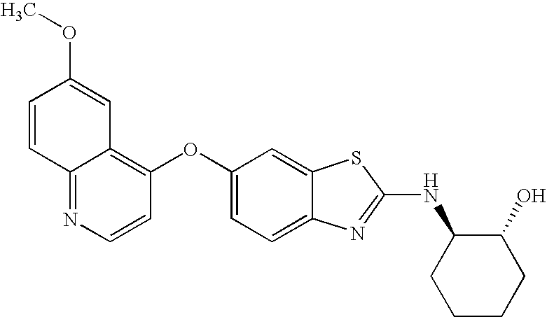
N1=C2C(=C(OC3=CC=C4C(=C3)SC(NC3CCCCC3O)=N4)C=C1)C=C(OC)C=C2
